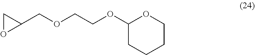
C1OC1COCCOC1CCCCO1
